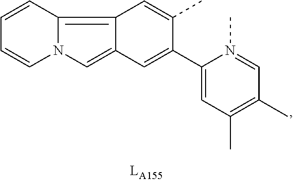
C1=CC2=C3C(=CN2C=C1)C=C(C1=CC(C)=C(C)C=N1C)C(C)=C3
